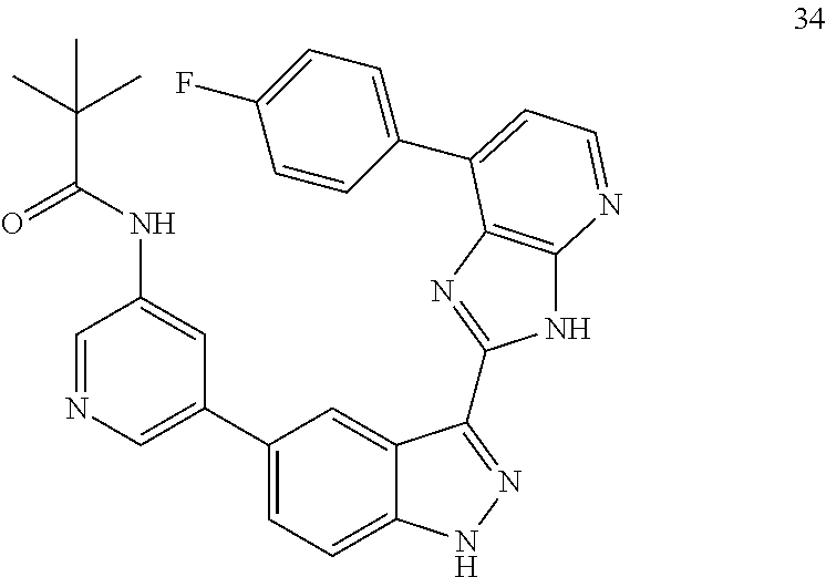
C1(C2=CC=C3C(=C2)C(C2=NC4=C(N2)N=CC=C4C2=CC=C(F)C=C2)=NN3)=CN=CC(NC(C(C)(C)C)=O)=C1
